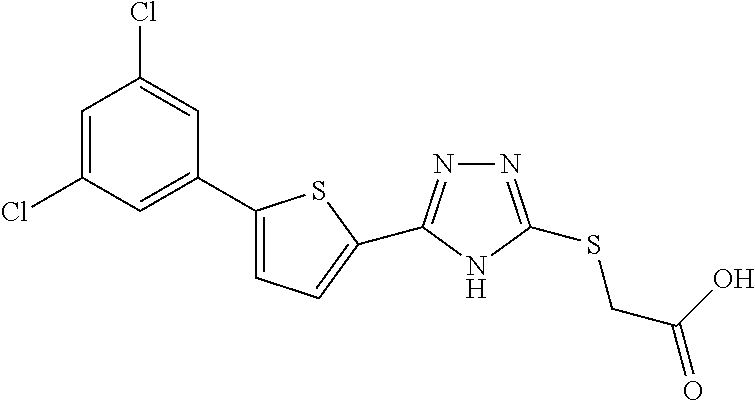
C1(Cl)=CC(C2=CC=C(C3=NN=C(SCC(=O)O)N3)S2)=CC(Cl)=C1
